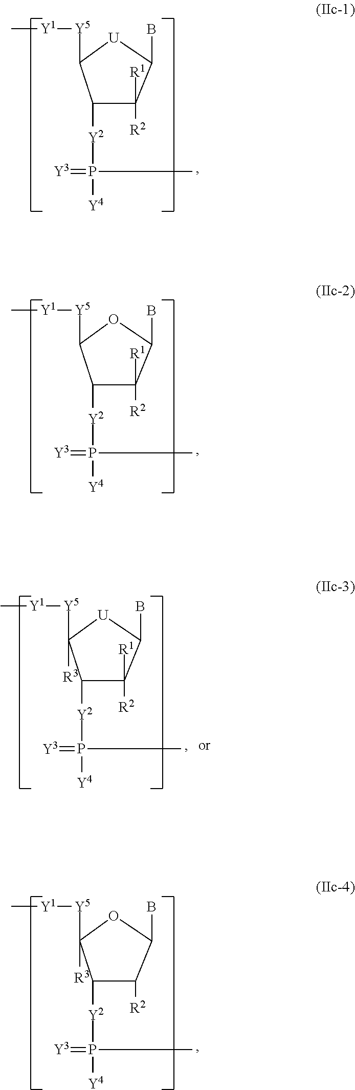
C1([Y2]P(=[Y3])(C)[Y4])C([R1])([R2])C(B)[U]C1[Y5][Y1]C.C1([Y2]P(=[Y3])(C)[Y4])C([R1])([R2])C(B)OC1[Y5][Y1]C.C1([Y2]P(=[Y3])(C)[Y4])C([R1])([R2])C(B)[U]C1([Y5][Y1]C)[R3].C1([Y2]P(=[Y3])(C)[Y4])C([R2])C(B)OC1([Y5][Y1]C)[R3]
